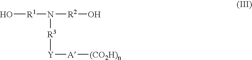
O[R1]N([R2]O)[R3][Y][A][(CO2H)n]
